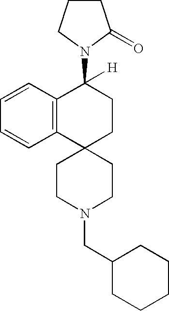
C12=C(C=CC=C1)C(N1C(=O)CCC1)([H])CCC21CCN(CC2CCCCC2)CC1
